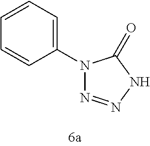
C1(N2N=NNC2=O)=CC=CC=C1
